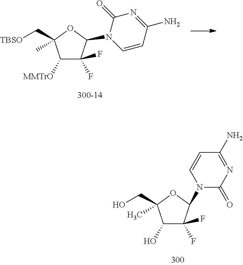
C1([MMTrO])C(F)(F)C(N2C=CC(N)=NC2=O)OC1(C[TBSO])C.C1(O)C(F)(F)C(N2C(=O)N=C(N)C=C2)OC1(CO)C
